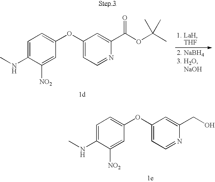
C1=C(NC)C([NO2])=CC(OC2=CC=NC(C(OC(C)(C)C)=O)=C2)=C1.C1=C(NC)C([NO2])=CC(OC2=CC=NC(CO)=C2)=C1
